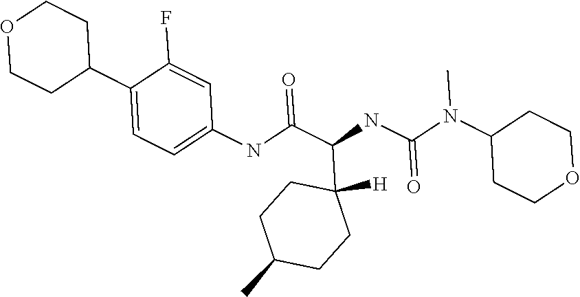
C1(NC(C(NC(N(C2CCOCC2)C)=O)C2([H])CCC(C)CC2)=O)=CC=C(C2CCOCC2)C(F)=C1
